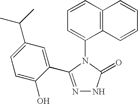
C1=CC2=C(C(N3C(=O)NN=C3C3=CC(C(C)C)=CC=C3O)=C1)C=CC=C2
